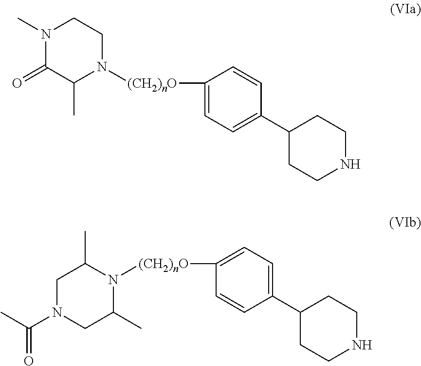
N1(C)C(=O)C(C)N([(CH2)nO]C2=CC=C(C3CCNCC3)C=C2)CC1.N1([(CH2)nO]C2=CC=C(C3CCNCC3)C=C2)C(C)CN(C(C)=O)CC1C
